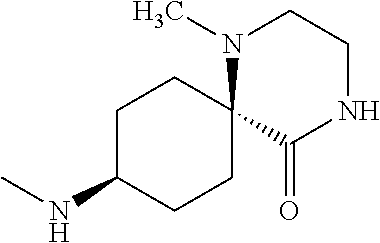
C1C(NC)CCC2(C1)C(=O)NCCN2C
